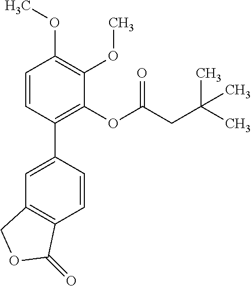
C1=CC(C2=CC3=C(C=C2)C(=O)OC3)=C(OC(CC(C)(C)C)=O)C(OC)=C1OC
